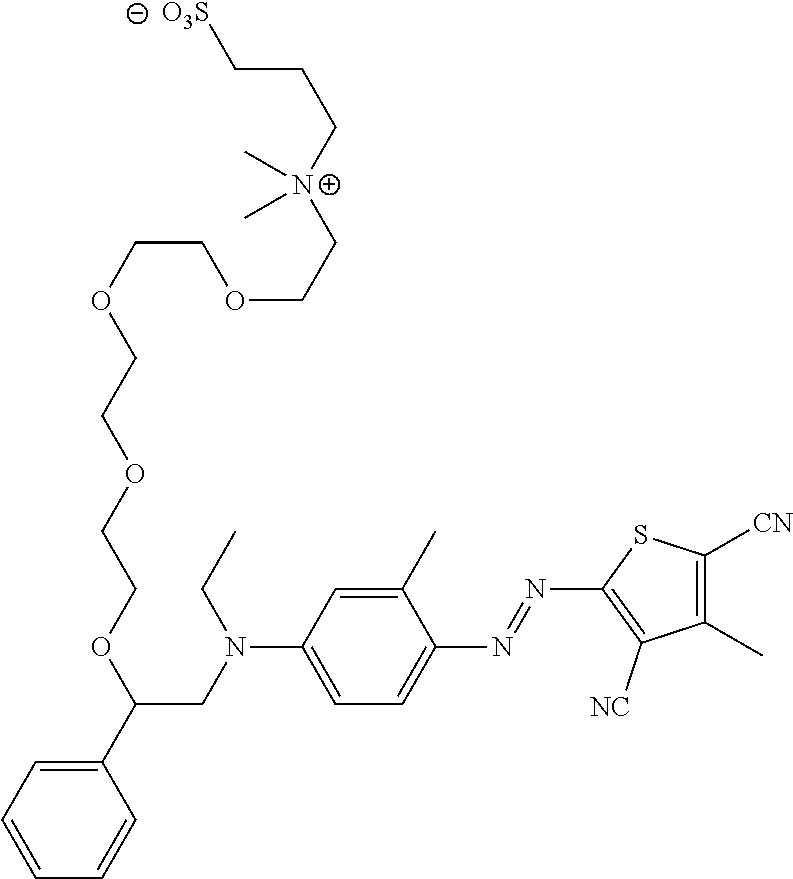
C1(C)=CC(N(CC(C2=CC=CC=C2)OCCOCCOCCOCC[N+](CCC[O3S])(C)C)CC)=CC=C1N=NC1=C([NC])C(C)=C([CN])S1
